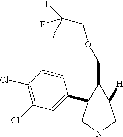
C12([H])C(C3=CC(Cl)=C(Cl)C=C3)(CNC1)C2COCC(F)(F)F
